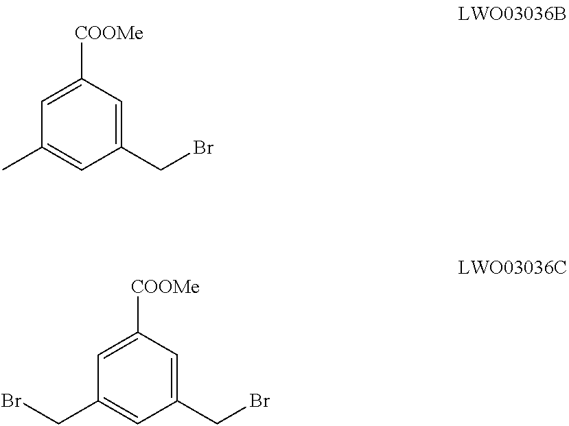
C1(CBr)=CC([COOMe])=CC(C)=C1.C1(CBr)=CC([COOMe])=CC(CBr)=C1
